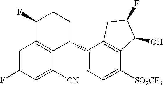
C1=C(F)C=C([CN])C2=C1C(F)CCC2C1=CC=C([SO2CF3])C2=C1CC(F)C2O
